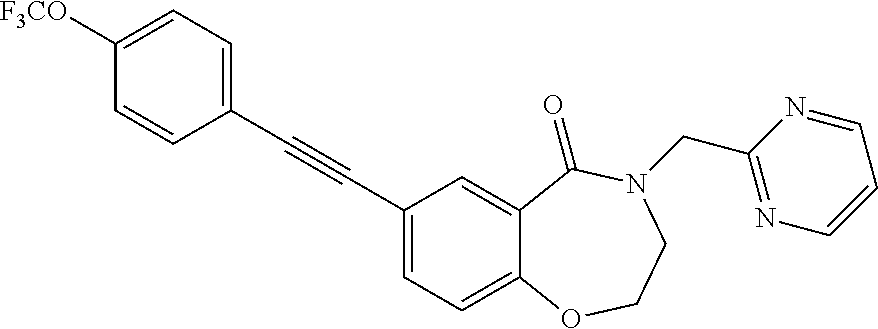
C(C1=CC=C2C(=C1)C(=O)N(CC1=NC=CC=N1)CCO2)#CC1=CC=C([F3CO])C=C1
